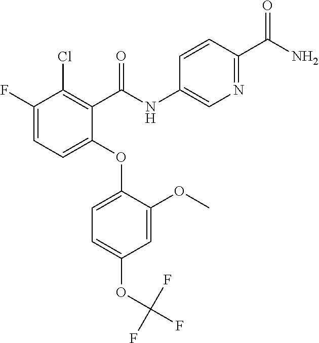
C1(F)=CC=C(OC2=CC=C(OC(F)(F)F)C=C2OC)C(C(=O)NC2=CN=C(C(N)=O)C=C2)=C1Cl
